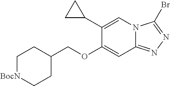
C1(OCC2CC[BocN]CC2)=CC2=NN=C(Br)N2C=C1C1CC1
